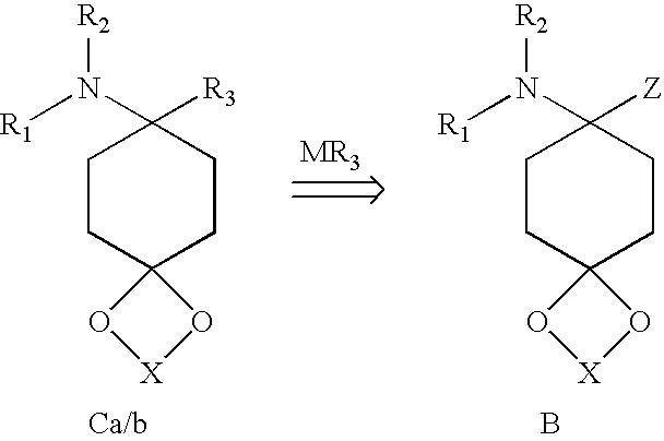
[MR3].C1CC2(CCC1([R3])N([R1])[R2])O[X]O2.C1CC2(CCC1([Z])N([R1])[R2])O[X]O2.B
